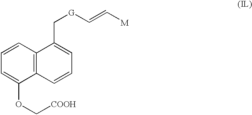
C1=CC=C(OC[COOH])C2=C1C(C[G]C=C[M])=CC=C2
